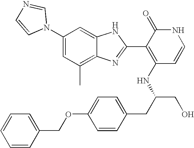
C1(C)=C2C(=CC(N3C=NC=C3)=C1)NC(C1=C(NC(CO)CC3=CC=C(OCC4=CC=CC=C4)C=C3)C=CNC1=O)=N2
